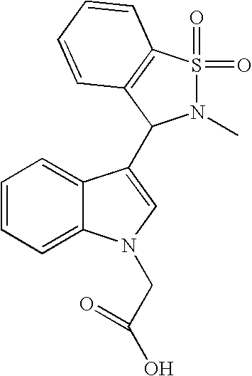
C1=CC=C2C(=C1)C(C1N(C)S(=O)(=O)C3=C1C=CC=C3)=CN2CC(O)=O
